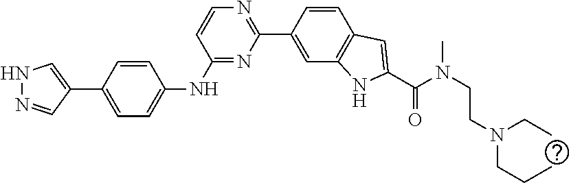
N1N=CC(C2=CC=C(NC3=NC(C4=CC5=C(C=C4)C=C(C(=O)N(C)CCN(CCC)CC)N5)=NC=C3)C=C2)=C1
